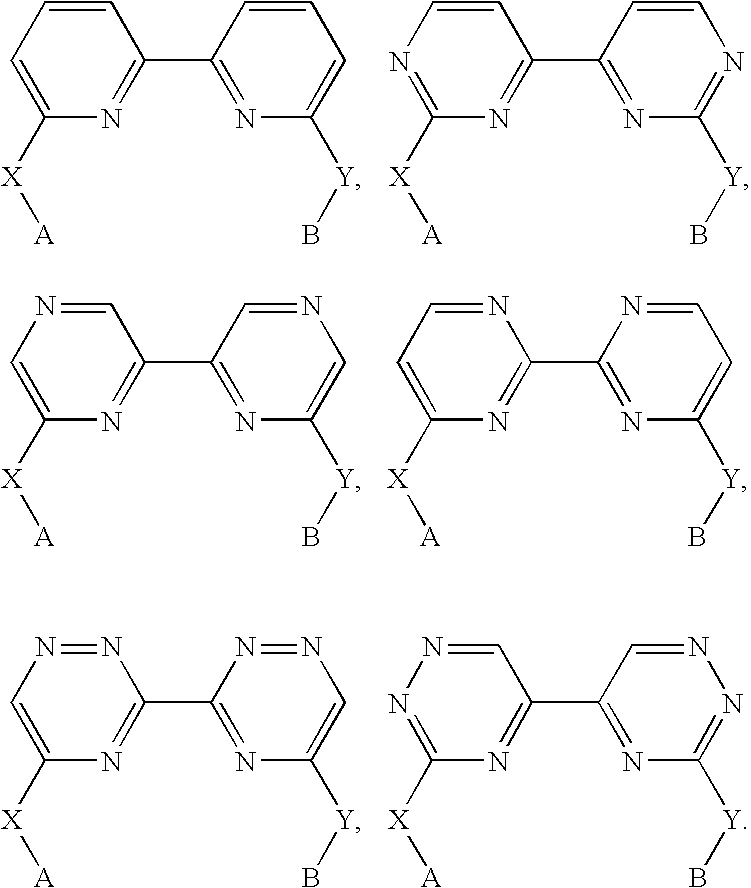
C1=CC=C([X][A])N=C1C1=NC([Y]B)=CC=C1.C1=CN=C([X][A])N=C1C1=NC([Y]B)=NC=C1.C1=NC=C([X][A])N=C1C1=NC([Y]B)=CN=C1.N1=CC=C([X][A])N=C1C1=NC([Y]B)=CC=N1.N1=NC=C([X][A])N=C1C1=NC([Y]B)=CN=N1.C1=NN=C([X][A])N=C1C1=NC([Y]B)=NN=C1
